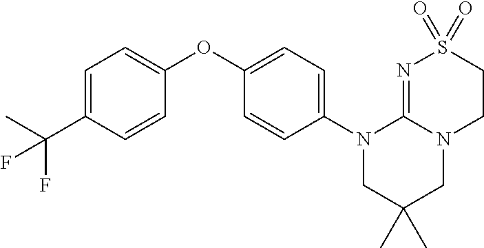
C1=C(C(C)(F)F)C=CC(OC2=CC=C(N3CC(C)(C)CN4C3=NS(=O)(=O)CC4)C=C2)=C1
